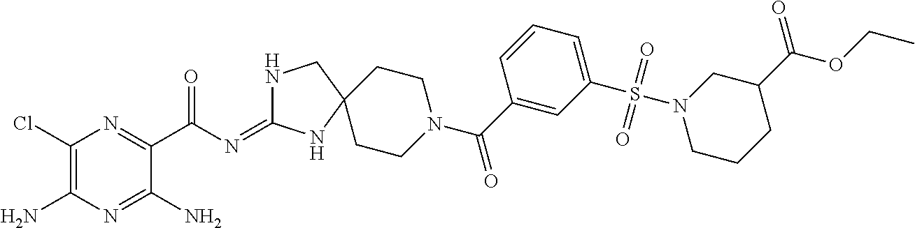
C1(Cl)=C(N)N=C(N)C(C(N=C2NCC3(N2)CCN(C(C2=CC(S(N4CCCC(C(=O)OCC)C4)(=O)=O)=CC=C2)=O)CC3)=O)=N1
